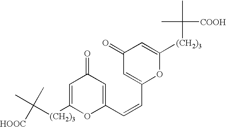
C([(CH2)3]C1=CC(=O)C=C(C=CC2=CC(=O)C=C([(CH2)3]C(C)(C)[COOH])O2)O1)(C)(C)[HOOC]
